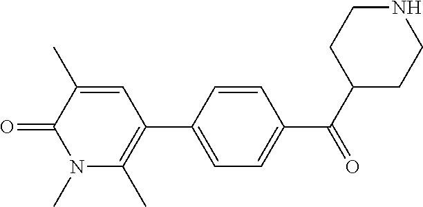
O=C1C(C)=CC(C2=CC=C(C(C3CCNCC3)=O)C=C2)=C(C)N1C
